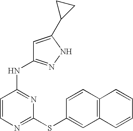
C1=CC(NC2=NNC(C3CC3)=C2)=NC(SC2=CC3=C(C=C2)C=CC=C3)=N1
